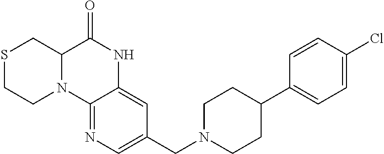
C12=NC=C(CN3CCC(C4=CC=C(Cl)C=C4)CC3)C=C1NC(=O)C1N2CCSC1
